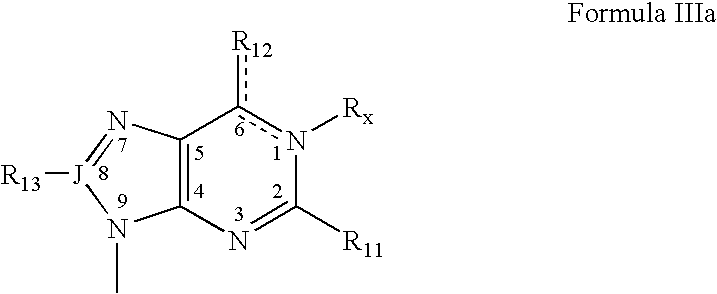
C12=C(N=C([R11])n([Rx])c1[R12])N(C)[J]([R13])=N2
